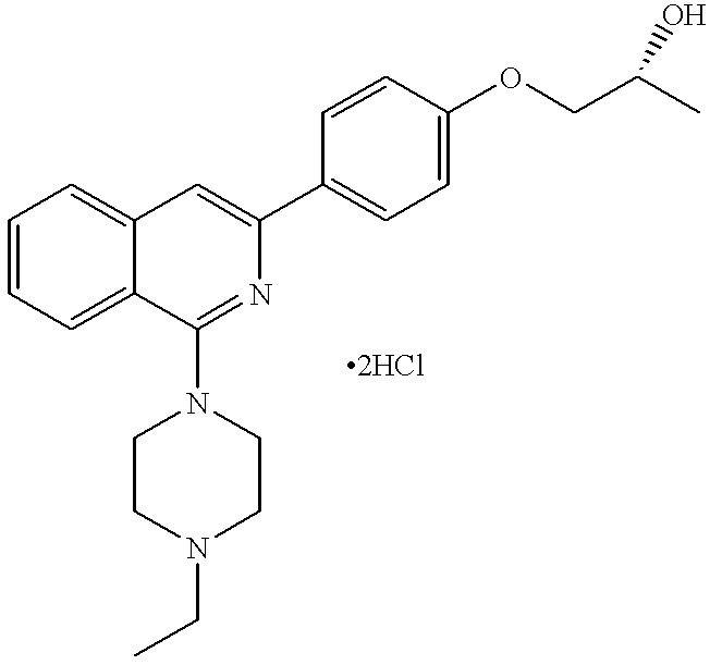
C1=CC=C2C(=C1)C=C(C1=CC=C(OCC(C)O)C=C1)N=C2N1CCN(CC)CC1
